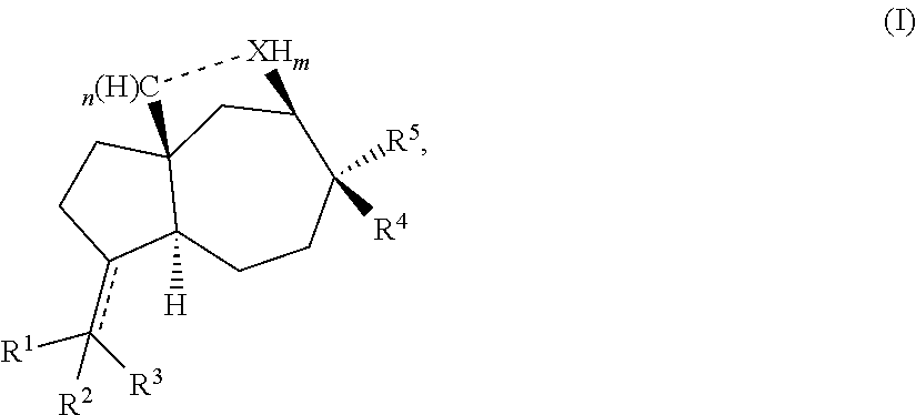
C1Cc(c([R3])([R1])[R2])C2([H])C13CC(C([R4])([R5])CC2)[XHm][n(H)C]3
